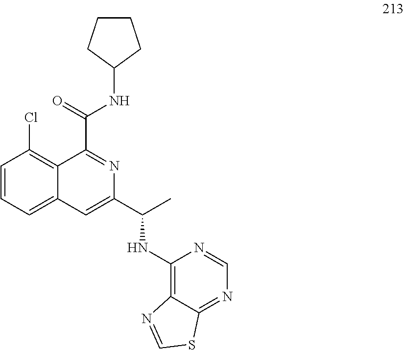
C1=CC=C2C(=C1Cl)C(C(=O)NC1CCCC1)=NC(C(C)NC1=C3C(=NC=N1)SC=N3)=C2
